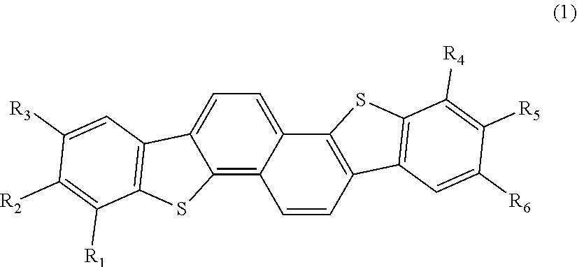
C12=C3C(=CC=C1C1=C(S2)C([R1])=C([R2])C([R3])=C1)C1=C(C=C3)C2=C(S1)C([R4])=C([R5])C([R6])=C2
